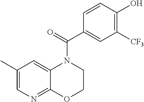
C1(C)=CN=C2C(=C1)N(C(C1=CC([CF3])=C(O)C=C1)=O)CCO2
